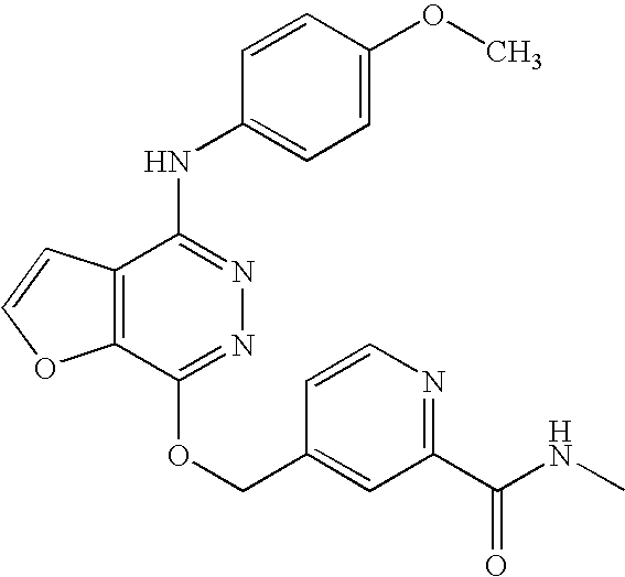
C12=C(C(NC3=CC=C(OC)C=C3)=NN=C1OCC1=CC(C(NC)=O)=NC=C1)C=CO2
